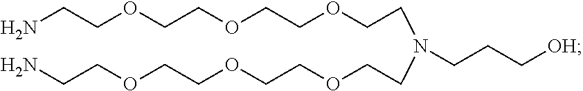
C(OCCOCCOCCN(CCOCCOCCOCCN)CCC[OH])CN
